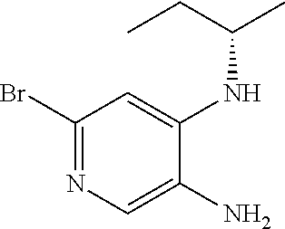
C1(Br)=NC=C(N)C(NC(CC)C)=C1
